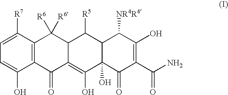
C1([R7])=CC=C(O)C2=C1C([R6])([R6])C1C(=C(O)C3(O)C(C1[R5])C([NR4R4])C(O)=C(C(N)=O)C3=O)C2=O
